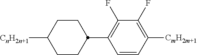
C1([CnH2n+1])CCC(C2=C(F)C(F)=C([CmH2m+1])C=C2)CC1
